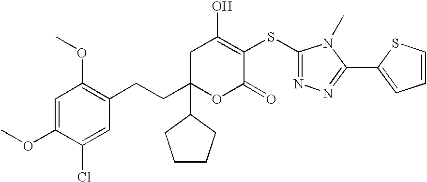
C1(OC)=CC(OC)=C(CCC2(C3CCCC3)OC(=O)C(SC3=NN=C(C4=CC=CS4)N3C)=C(O)C2)C=C1Cl
